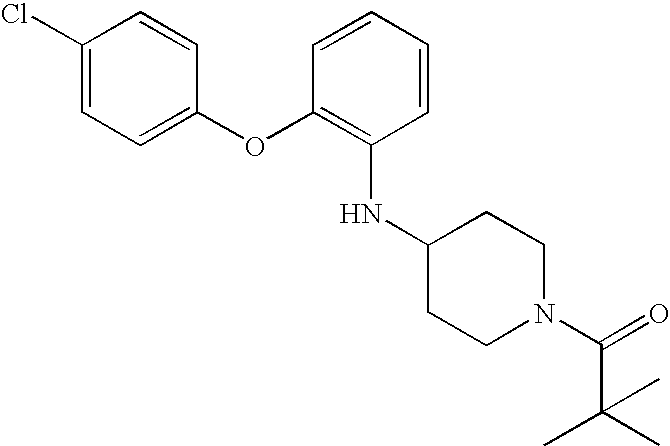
C1(Cl)=CC=C(OC2=C(NC3CCN(C(=O)C(C)(C)C)CC3)C=CC=C2)C=C1
